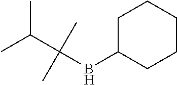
CC(C(BC1CCCCC1)(C)C)C
